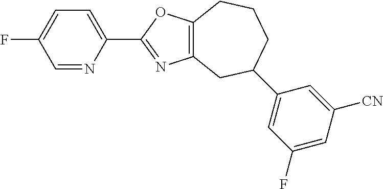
C1=NC(C2=NC3=C(O2)CCCC(C2=CC(F)=CC([CN])=C2)C3)=CC=C1F
